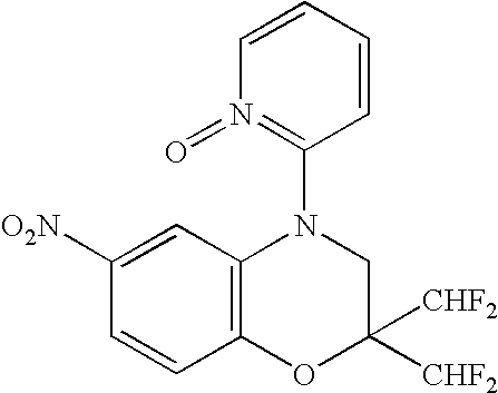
C1=CC2=C(C=C1[O2N])N(C1=N(=O)C=CC=C1)CC([CHF2])([CHF2])O2
